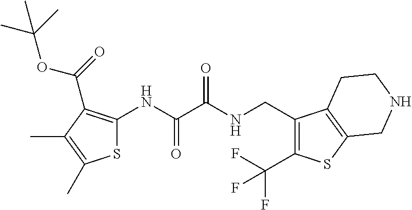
S1C(NC(C(NCC2=C(C(F)(F)F)SC3=C2CCNC3)=O)=O)=C(C(OC(C)(C)C)=O)C(C)=C1C
